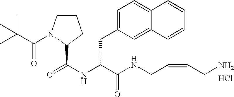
Cl.N(C(C(NCC=CCN)=O)CC1=CC=C2C(=C1)C=CC=C2)C(=O)C1N(C(C(C)(C)C)=O)CCC1
